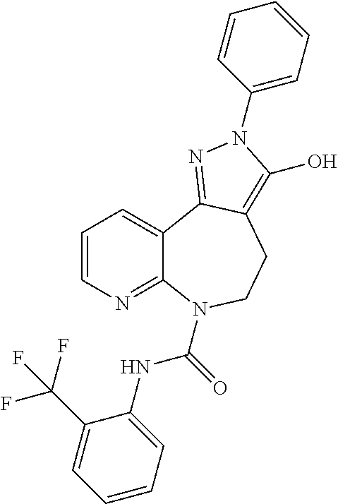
C1=CN=C2C(=C1)C1=NN(C3=CC=CC=C3)C(O)=C1CCN2C(NC1=CC=CC=C1C(F)(F)F)=O
